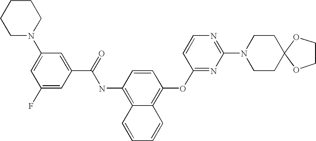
C1CCCN(C2=CC(F)=CC(C(=O)NC3=C4C(=C(OC5=NC(N6CCC7(CC6)OCCO7)=NC=C5)C=C3)C=CC=C4)=C2)C1
